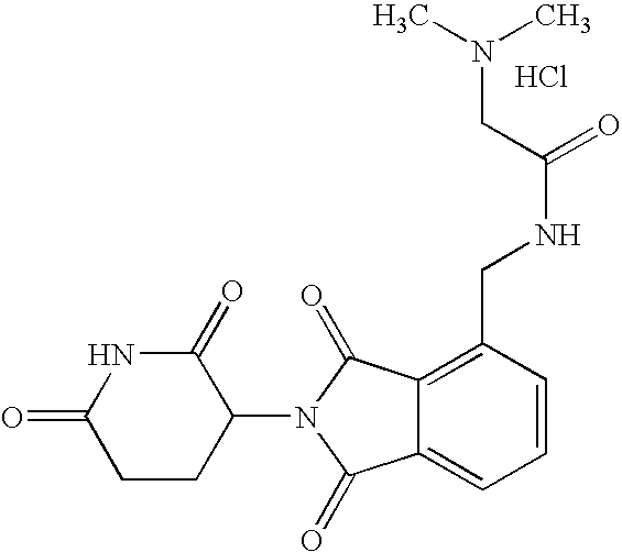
C1(=O)CCC(N2C(=O)C3=C(CNC(=O)CN(C)C)C=CC=C3C2=O)C(=O)N1.Cl
